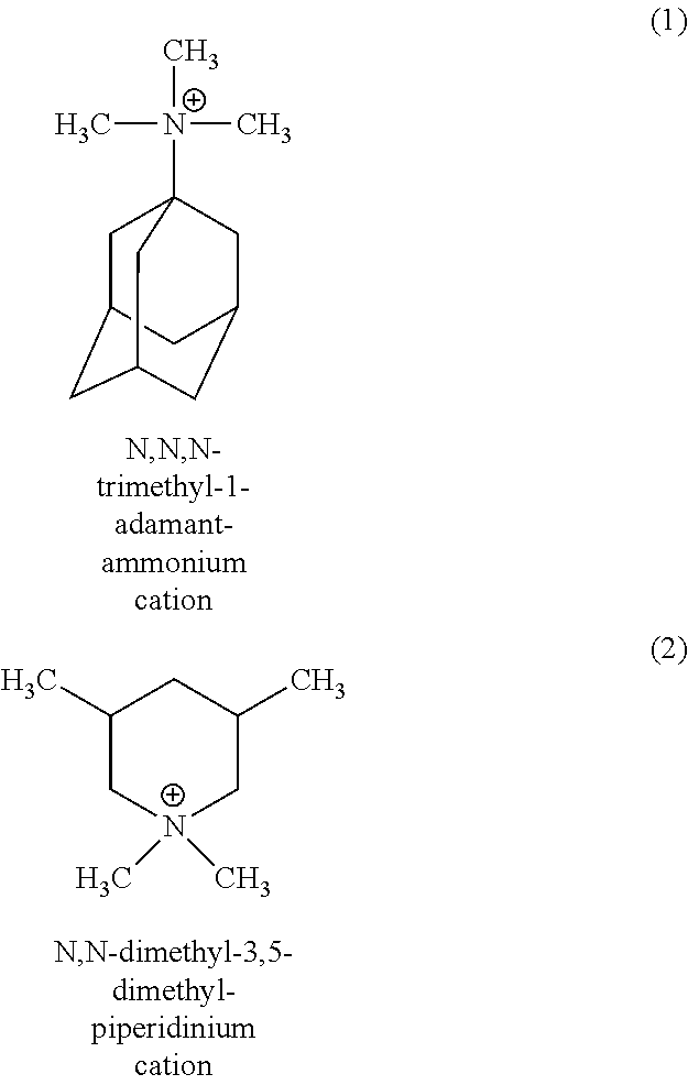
C1C2CC3CC(CC1([N+](C)(C)C)C3)C2.C1(C)C[N+](C)(C)CC(C)C1
